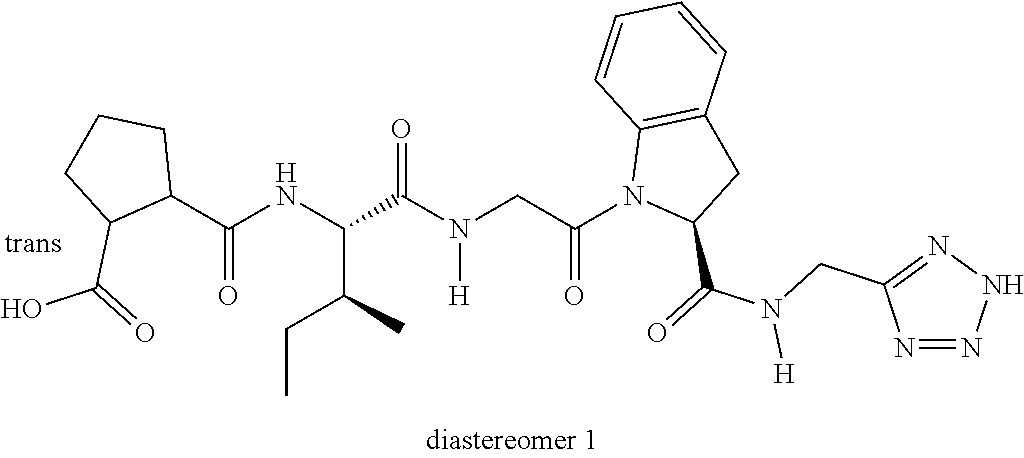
C(NC(C(N(CC(N1C(C(=O)N(CC2=NNN=N2)[H])CC2=C1C=CC=C2)=O)[H])=O)C(C)CC)(=O)C1CCCC1C(=O)O
